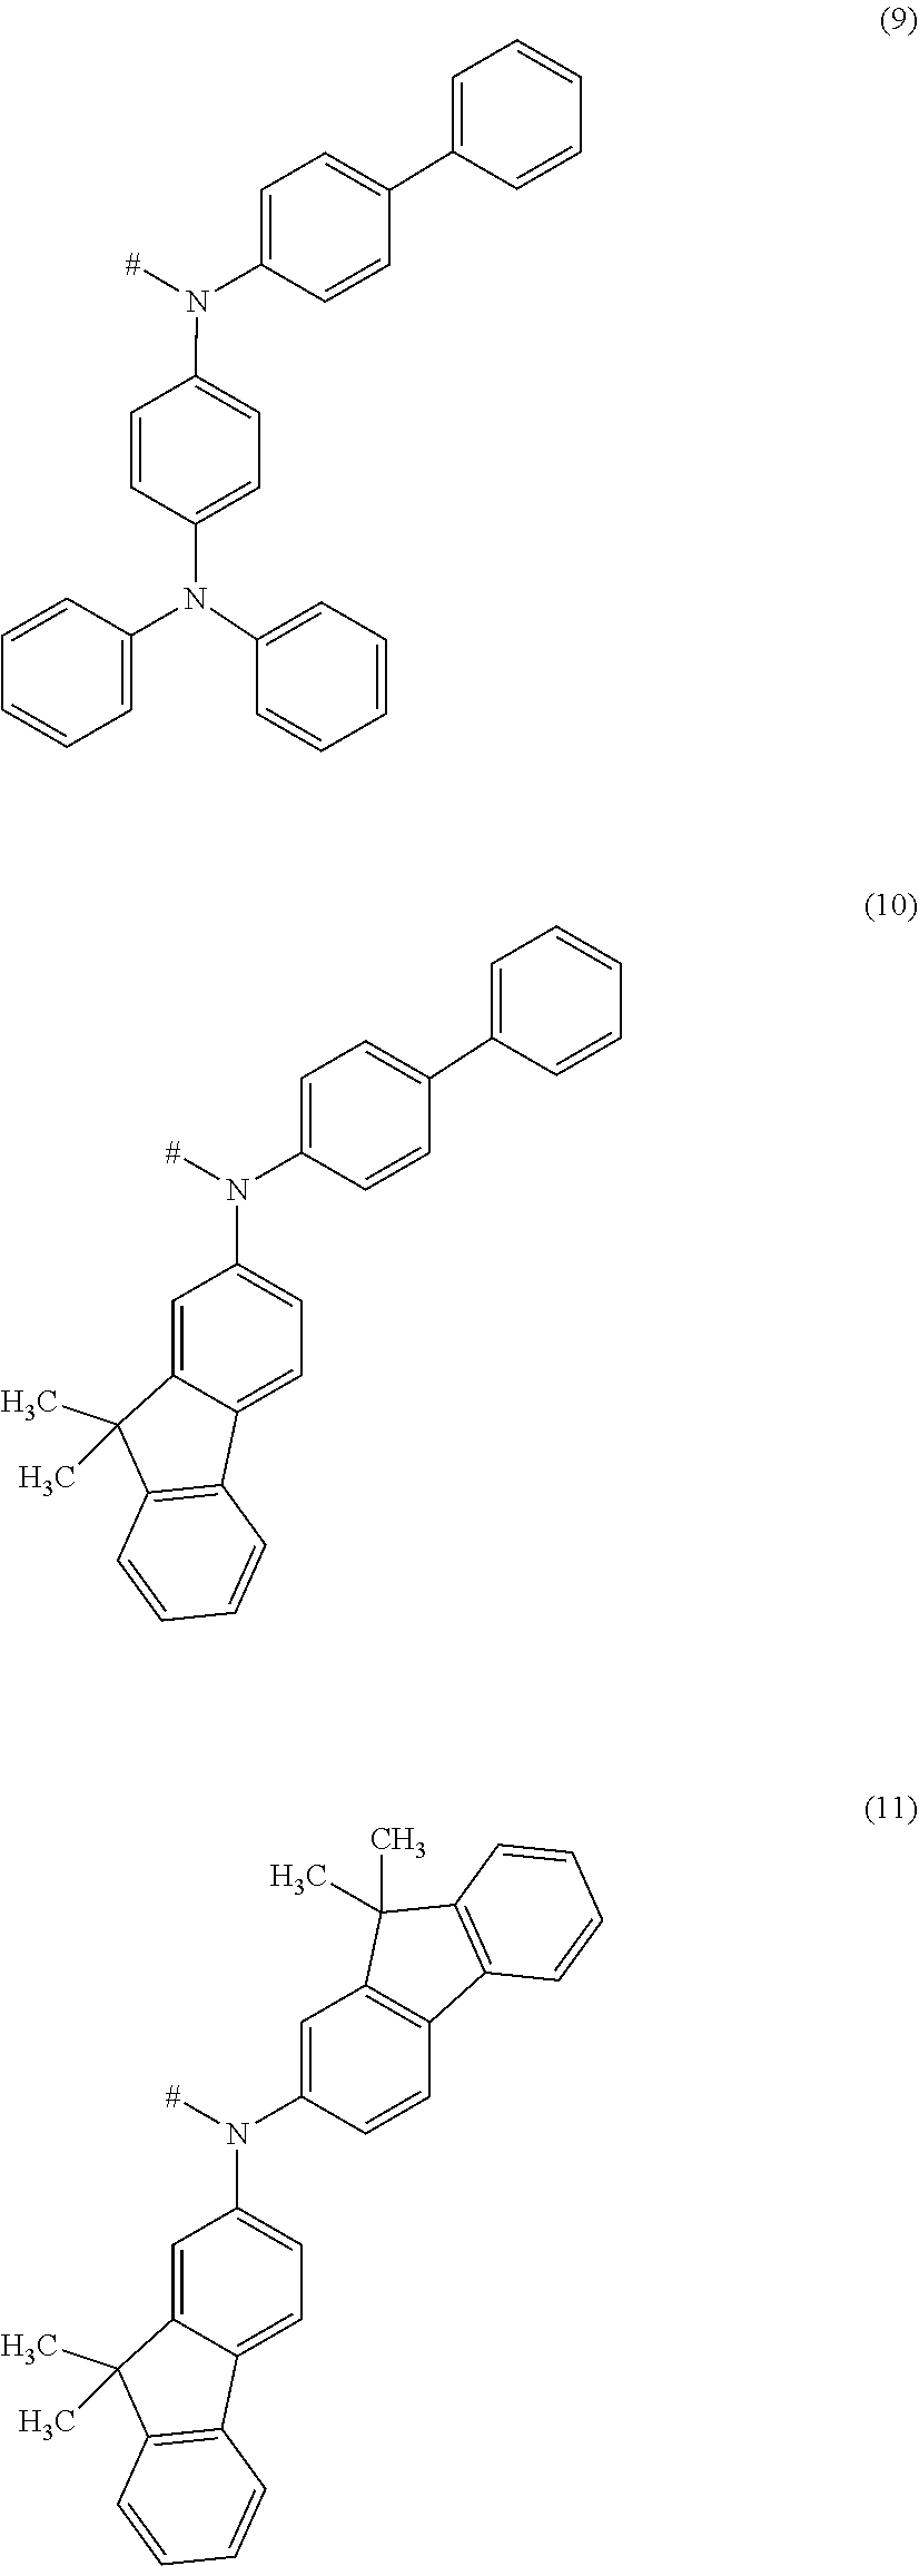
C1=CC=CC=C1N(C1=CC=C(N(C2=CC=C(C3=CC=CC=C3)C=C2)[#])C=C1)C1=CC=CC=C1.C1=C2C(C)(C)C3=C(C2=CC=C1N(C1=CC=C(C2=CC=CC=C2)C=C1)[#])C=CC=C3.C1=C2C(C)(C)C3=C(C2=CC=C1N(C1=CC2=C(C=C1)C1=C(C2(C)C)C=CC=C1)[#])C=CC=C3
